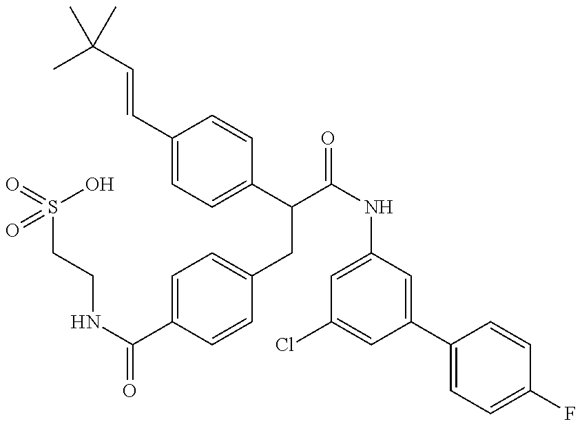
O=S(CCNC(C1=CC=C(CC(C2=CC=C(C=CC(C)(C)C)C=C2)C(=O)NC2=CC(Cl)=CC(C3=CC=C(F)C=C3)=C2)C=C1)=O)(O)=O
